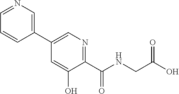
C1=C(O)C(C(NCC(O)=O)=O)=NC=C1C1=CN=CC=C1
